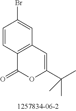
C12=C(C=C(Br)C=C1)C=C(C(C)(C)C)OC2=O
